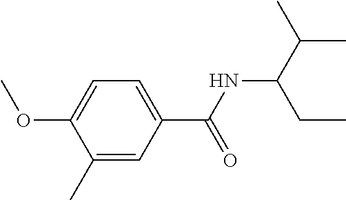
C1=C(C(NC(C(C)C)CC)=O)C=C(C)C(OC)=C1
